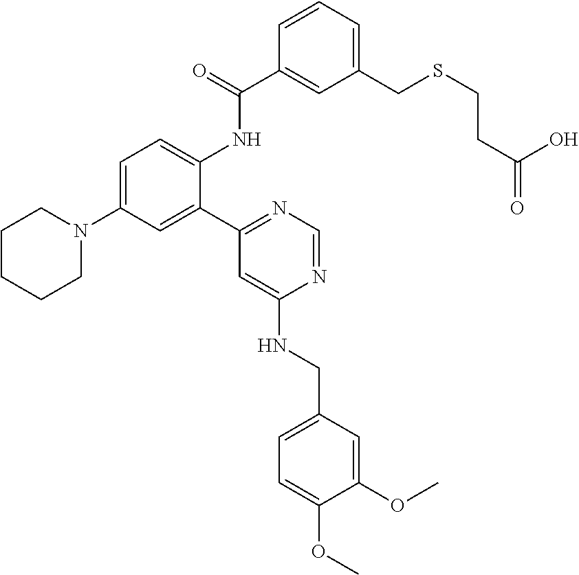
C1=C(N2CCCCC2)C=C(C2=NC=NC(NCC3=CC=C(OC)C(OC)=C3)=C2)C(NC(C2=CC(CSCCC(=O)O)=CC=C2)=O)=C1
